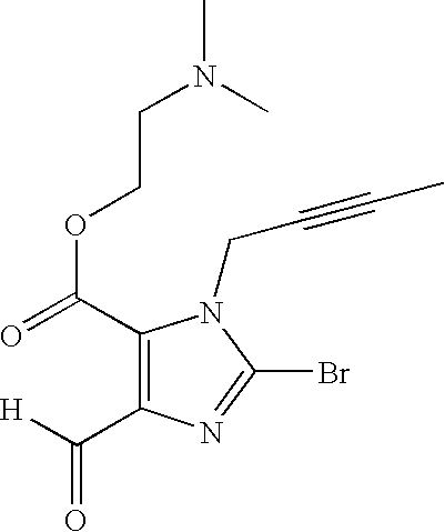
C1(C(=O)OCCN(C)C)=C(C([H])=O)N=C(Br)N1CC#CC
